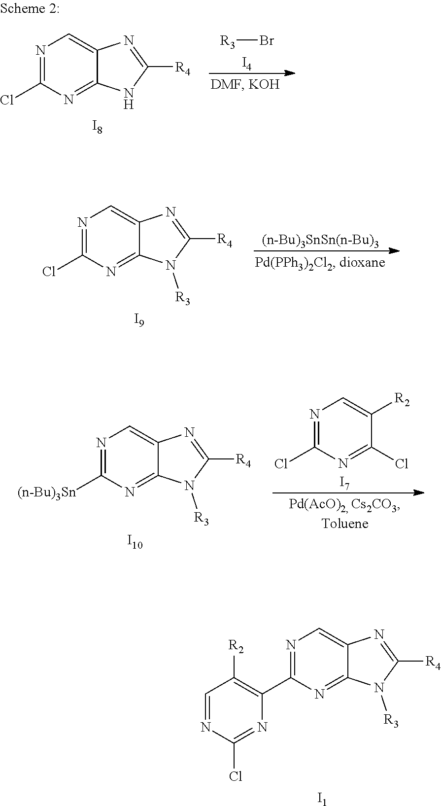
N1=C(C2=C([R2])C=NC(Cl)=N2)N=C2C(=C1)N=C([R4])N2[R3].[I1].[R3]Br.[I4].N1=C(Cl)N=C2C(=C1)N=C([R4])N2.[I8].N1=C(Cl)N=C2C(=C1)N=C([R4])N2[R3].[I9].[(n-Bu)3SnSn(n-Bu)3].N1=C([(n-Bu)3Sn])N=C2C(=C1)N=C([R4])N2[R3].[I10].N1=C(Cl)N=C(Cl)C([R2])=C1.[I7]
